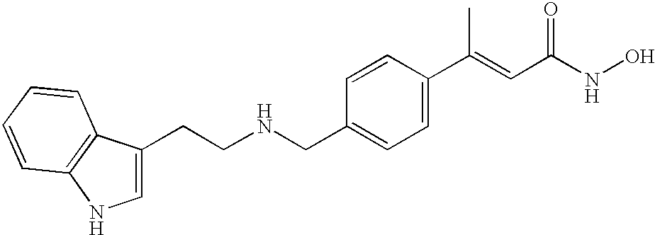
C1=C(CCNCC2=CC=C(C(=CC(=O)NO)C)C=C2)C2=C(N1)C=CC=C2
